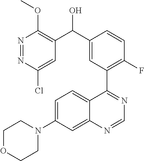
N1=NC(Cl)=CC(C(C2=CC(C3=NC=NC4=CC(N5CCOCC5)=CC=C34)=C(F)C=C2)O)=C1OC
